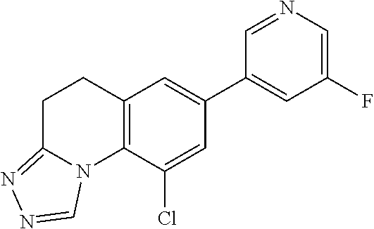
C1(F)=CN=CC(C2=CC3=C(C(Cl)=C2)N2C(=NN=C2)CC3)=C1
